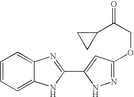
C1=CC=C2C(=C1)N=C(C1=CC(OCC(=O)C3CC3)=NN1)N2
